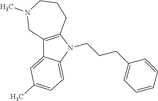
C12=C(N(CCCC3=CC=CC=C3)C3=CC=C(C)C=C13)CCCN(C)C2
